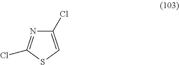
C1(Cl)=CSC(Cl)=N1
